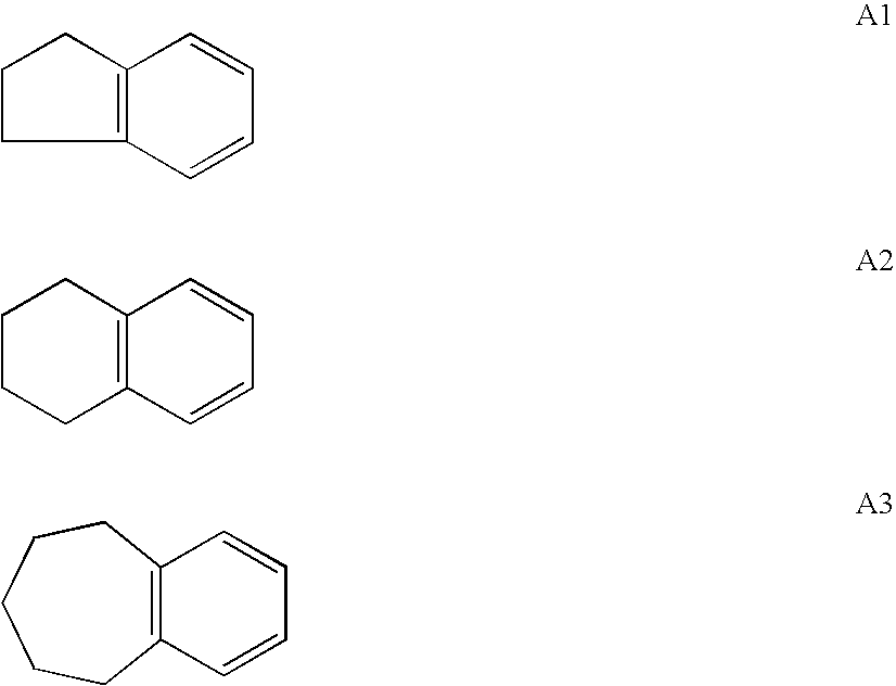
C12=C(CCC1)C=CC=C2.C1CCC2=C(C1)C=CC=C2.C12=C(C=CC=C1)CCCCC2
